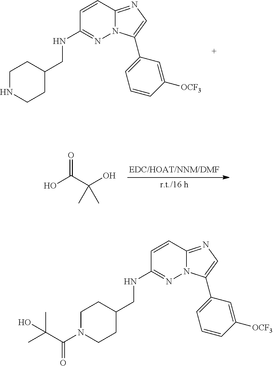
C1=CC2=NC=C(C3=CC=CC([OCF3])=C3)N2N=C1NCC1CCNCC1.OC(C(O)(C)C)=O.C1=CC2=NC=C(C3=CC=CC([OCF3])=C3)N2N=C1NCC1CCN(C(C(C)(C)O)=O)CC1
